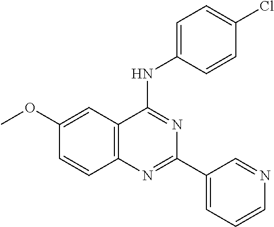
C1(OC)=CC2=C(C=C1)N=C(C1=CC=CN=C1)N=C2NC1=CC=C(Cl)C=C1
